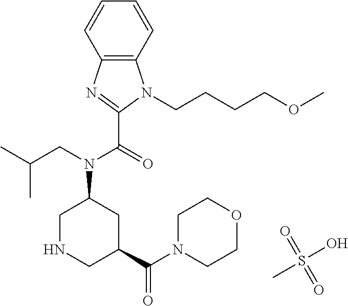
C1=CC=CC2=C1N(CCCCOC)C(C(=O)N(CC(C)C)C1CNCC(C(N3CCOCC3)=O)C1)=N2.S(O)(C)(=O)=O
